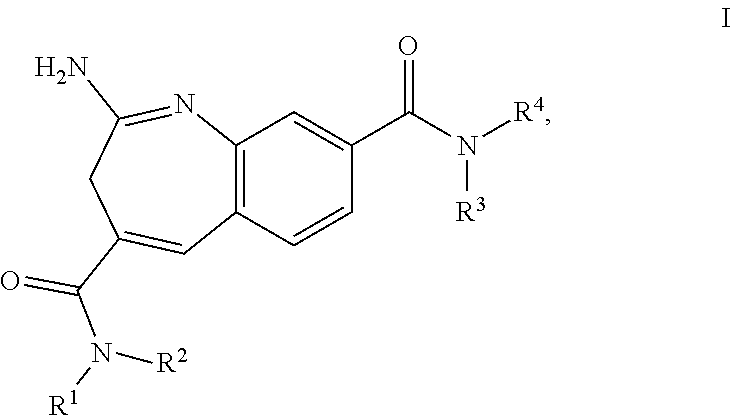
C12=C(C=CC(C(N([R4])[R3])=O)=C1)C=C(C(=O)N([R2])[R1])CC(N)=N2
